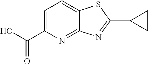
C1=C(C(O)=O)N=C2C(=C1)SC(C1CC1)=N2
